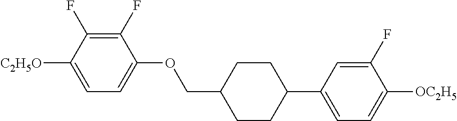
C1(F)=C(F)C([C2H5O])=CC=C1OCC1CCC(C2=CC=C([OC2H5])C(F)=C2)CC1
